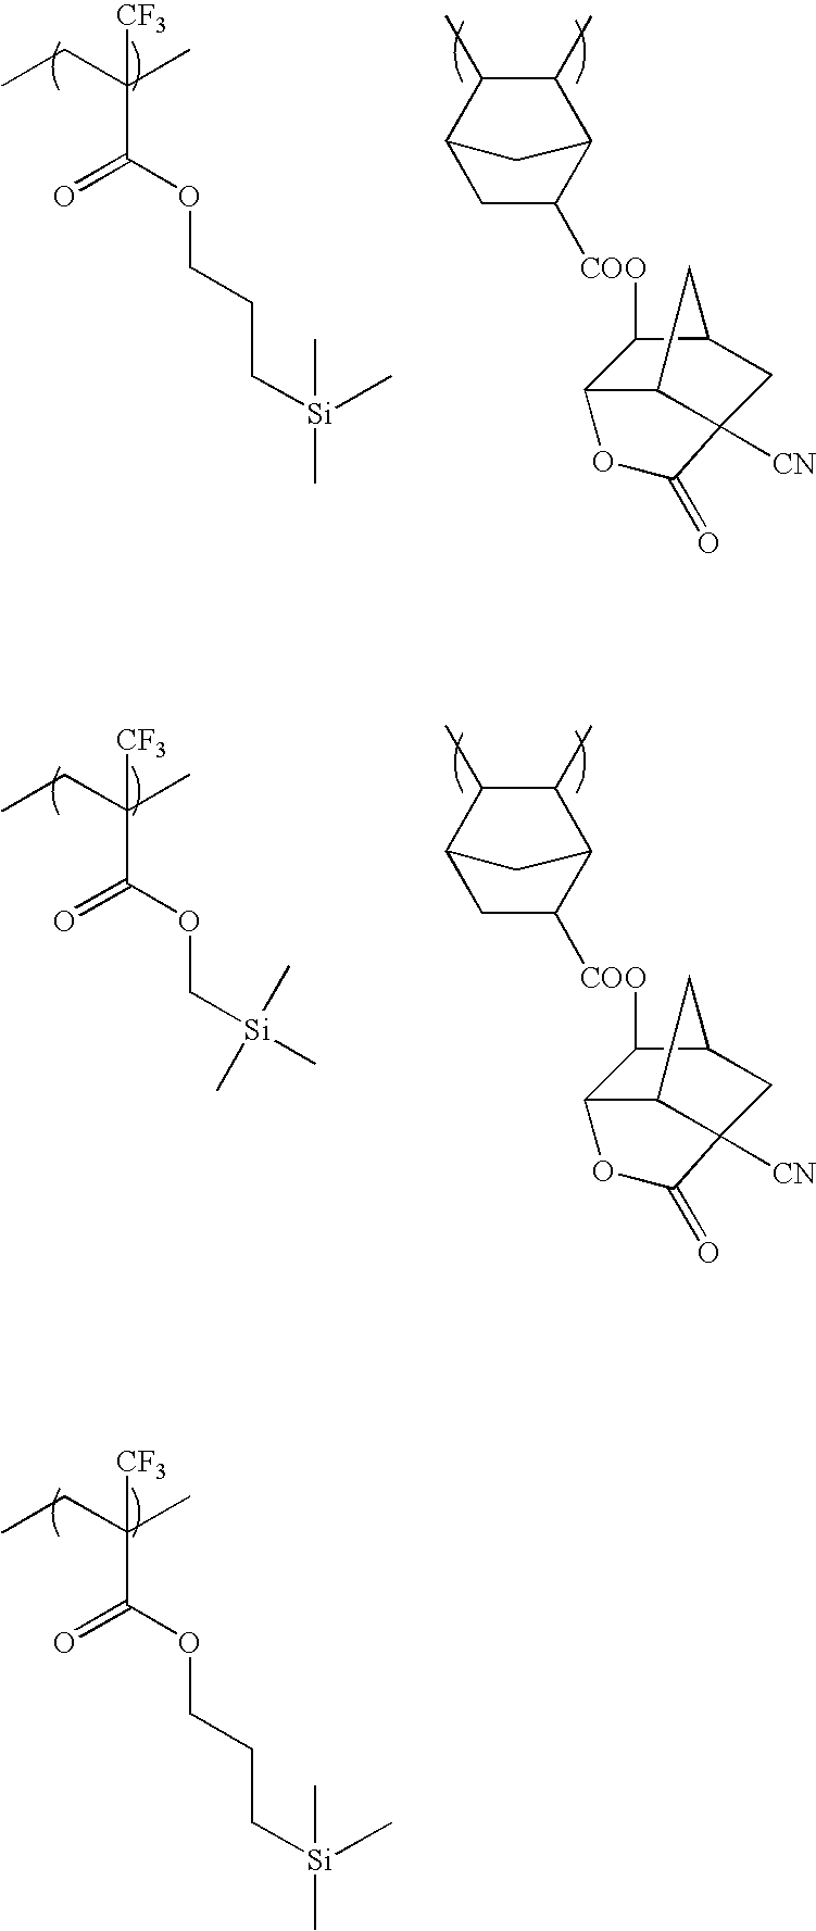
CCC(C)(C(OCCC[Si](C)(C)C)=O)[CF3].C1C([COO]C2C3C4C([CN])(CC2C4)C(=O)O3)C2C(C)C(C)C1C2.CCC(C)(C(OC[Si](C)(C)C)=O)[CF3].C1C([COO]C2C3C4C([CN])(CC2C4)C(=O)O3)C2C(C)C(C)C1C2.CCC(C)(C(OCCC[Si](C)(C)C)=O)[CF3]
